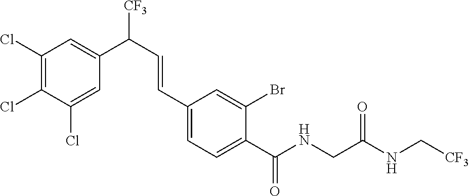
C1(Cl)=C(Cl)C(Cl)=CC(C(C=CC2=CC=C(C(NCC(NC[CF3])=O)=O)C(Br)=C2)[CF3])=C1
